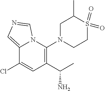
C12=CN=CN1C(N1CCS(=O)(=O)C(C)C1)=C(C(C)N)C=C2Cl
